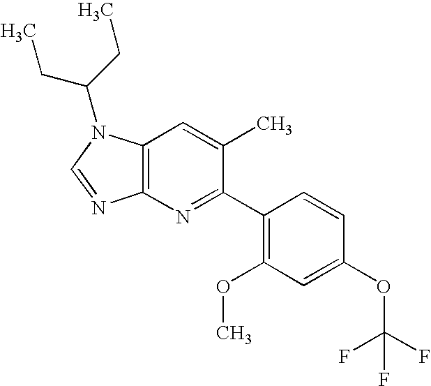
C12=C(N(C(CC)CC)C=N1)C=C(C)C(C1=C(OC)C=C(OC(F)(F)F)C=C1)=N2
